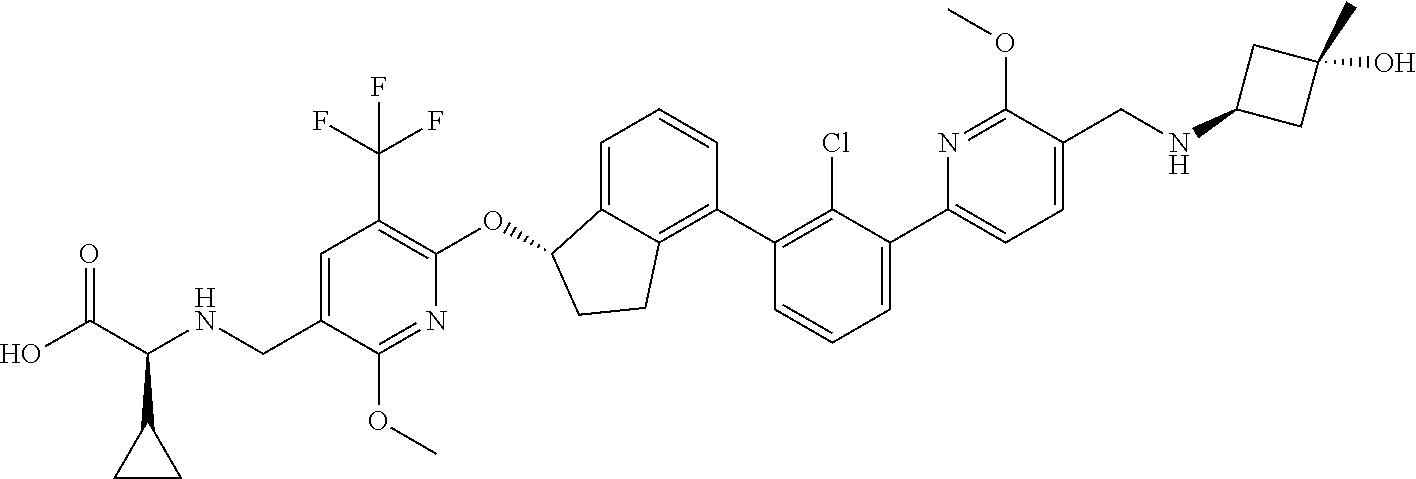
C(C1=CC(C(F)(F)F)=C(OC2C3=CC=CC(C4=C(Cl)C(C5=CC=C(CNC6CC(O)(C)C6)C(OC)=N5)=CC=C4)=C3CC2)N=C1OC)NC(C(O)=O)C1CC1
